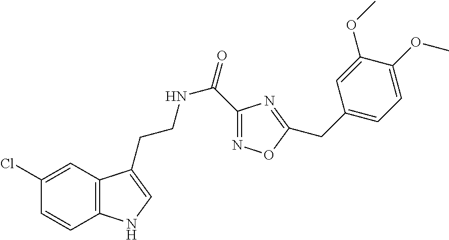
C12=C(C=C(Cl)C=C1)C(CCNC(=O)C1=NOC(CC3=CC=C(OC)C(OC)=C3)=N1)=CN2
